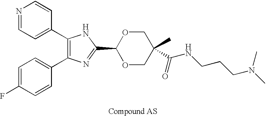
C1(C2=CC=NC=C2)=C(C2=CC=C(F)C=C2)N=C(C2OCC(C)(C(NCCCN(C)C)=O)CO2)N1
